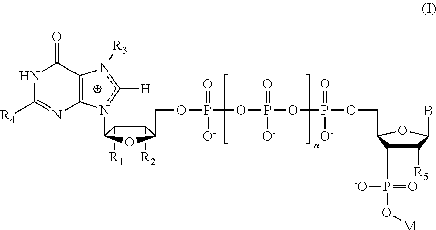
C1([R2])C([R1])C(n2c([H])n([R3])C3=C2N=C([R4])NC3=O)OC1COP(OP(=O)([O-])OP(OCC1C(P(O[M])(=O)[-O])C([R5])C(B)O1)(=O)[O-])(=O)[O-]
